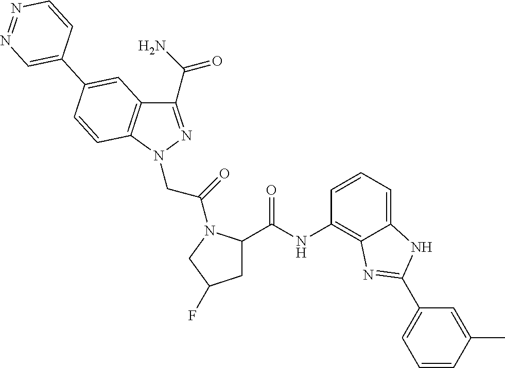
C1(C(=O)N)=NN(CC(=O)N2C(C(NC3=C4C(=CC=C3)NC(C3=CC=CC(C)=C3)=N4)=O)CC(F)C2)C2=C1C=C(C1=CN=NC=C1)C=C2
